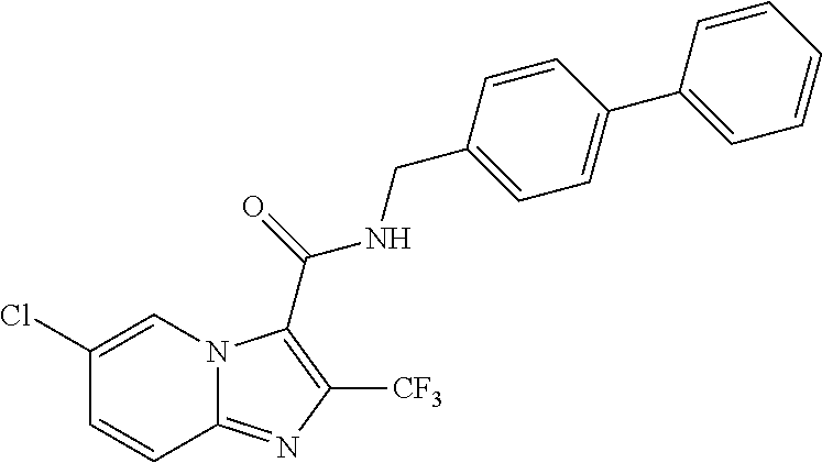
C1(Cl)=CN2C(=NC([CF3])=C2C(NCC2=CC=C(C3=CC=CC=C3)C=C2)=O)C=C1
